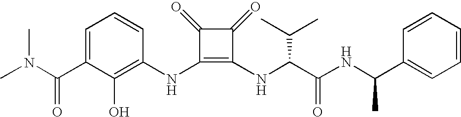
CN(C(C1=CC=CC(NC2=C(NC(C(NC(C3=CC=CC=C3)C)=O)C(C)C)C(=O)C2=O)=C1O)=O)C
